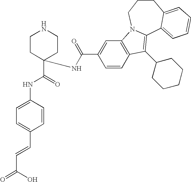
C1=CC(C=CC(O)=O)=CC=C1NC(=O)C1(NC(C2=CC3=C(C=C2)C(C2CCCCC2)=C2N3CCCC3=CC=CC=C23)=O)CCNCC1
